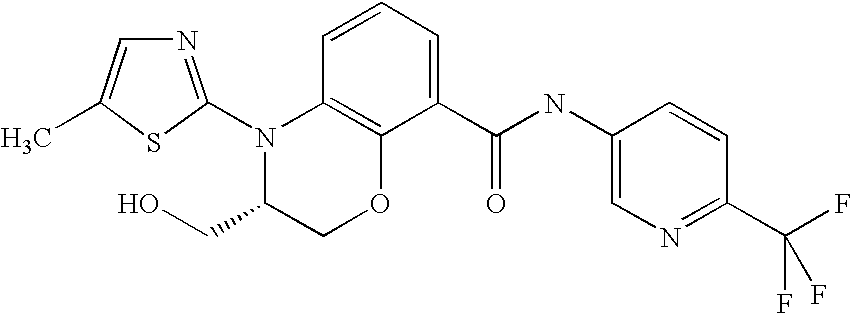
C12=C(C=CC=C1C(NC1=CN=C(C(F)(F)F)C=C1)=O)N(C1=NC=C(C)S1)C(CO)CO2
